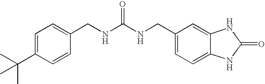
C1=C(CNC(NCC2=CC=C(C(C)(C)C)C=C2)=O)C=C2C(=C1)NC(=O)N2
